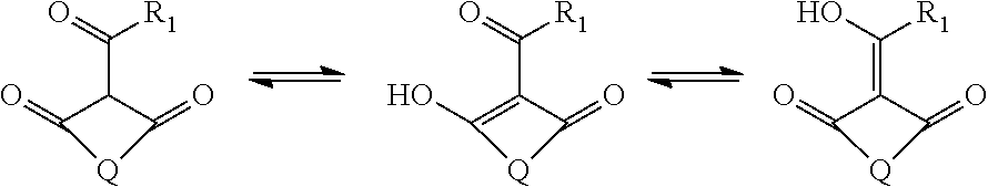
C1(=O)C(C(=O)[R1])C(=O)[Q]1.C1(O)=C(C(=O)[R1])C(=O)[Q]1.C1(=O)C(=C(O)[R1])C(=O)[Q]1
